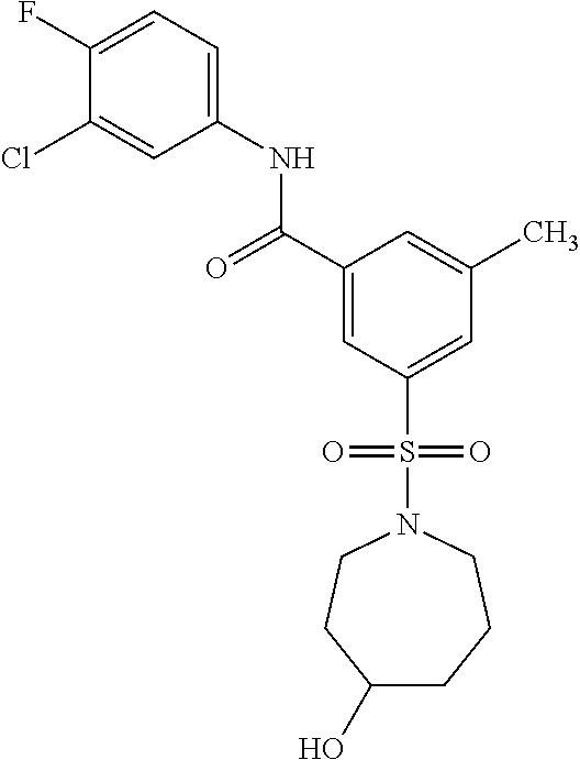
C1(F)=CC=C(NC(C2=CC(S(N3CCC(O)CCC3)(=O)=O)=CC(C)=C2)=O)C=C1Cl
